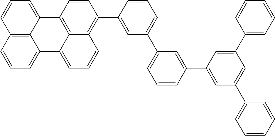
C12=C3C=CC=C1C1=CC=CC4=C(C5=CC(C6=CC=CC(C7=CC(C8=CC=CC=C8)=CC(C8=CC=CC=C8)=C7)=C6)=CC=C5)C=CC(=C14)C2=CC=C3
